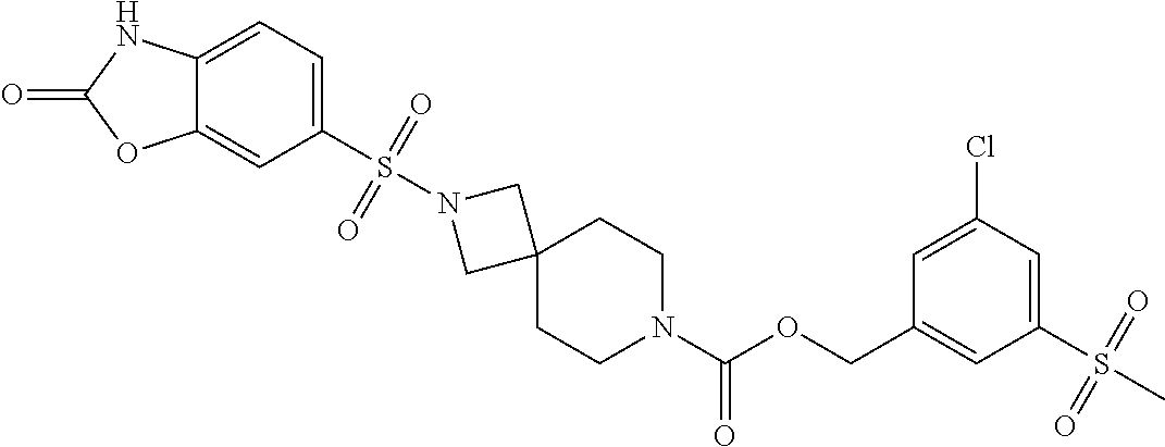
S(N1CC2(C1)CCN(C(OCC1=CC(S(C)(=O)=O)=CC(Cl)=C1)=O)CC2)(C1=CC=C2C(=C1)OC(=O)N2)(=O)=O
